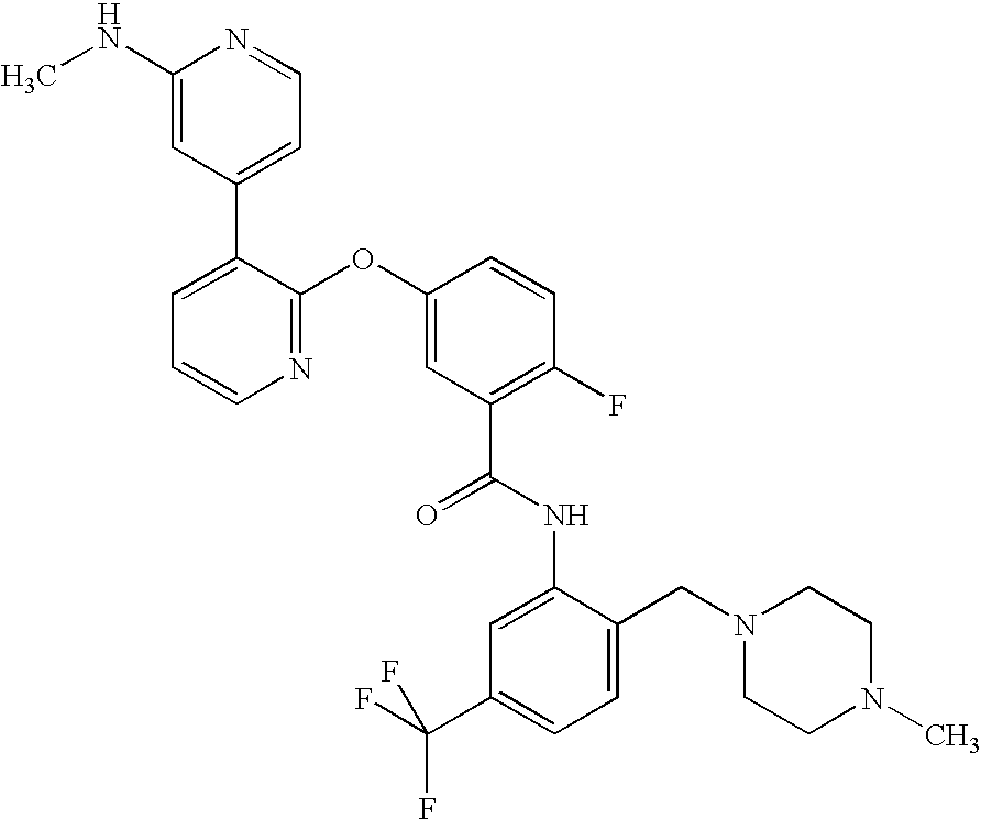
N1=C(OC2=CC(C(NC3=CC(C(F)(F)F)=CC=C3CN3CCN(C)CC3)=O)=C(F)C=C2)C(C2=CC=NC(NC)=C2)=CC=C1
